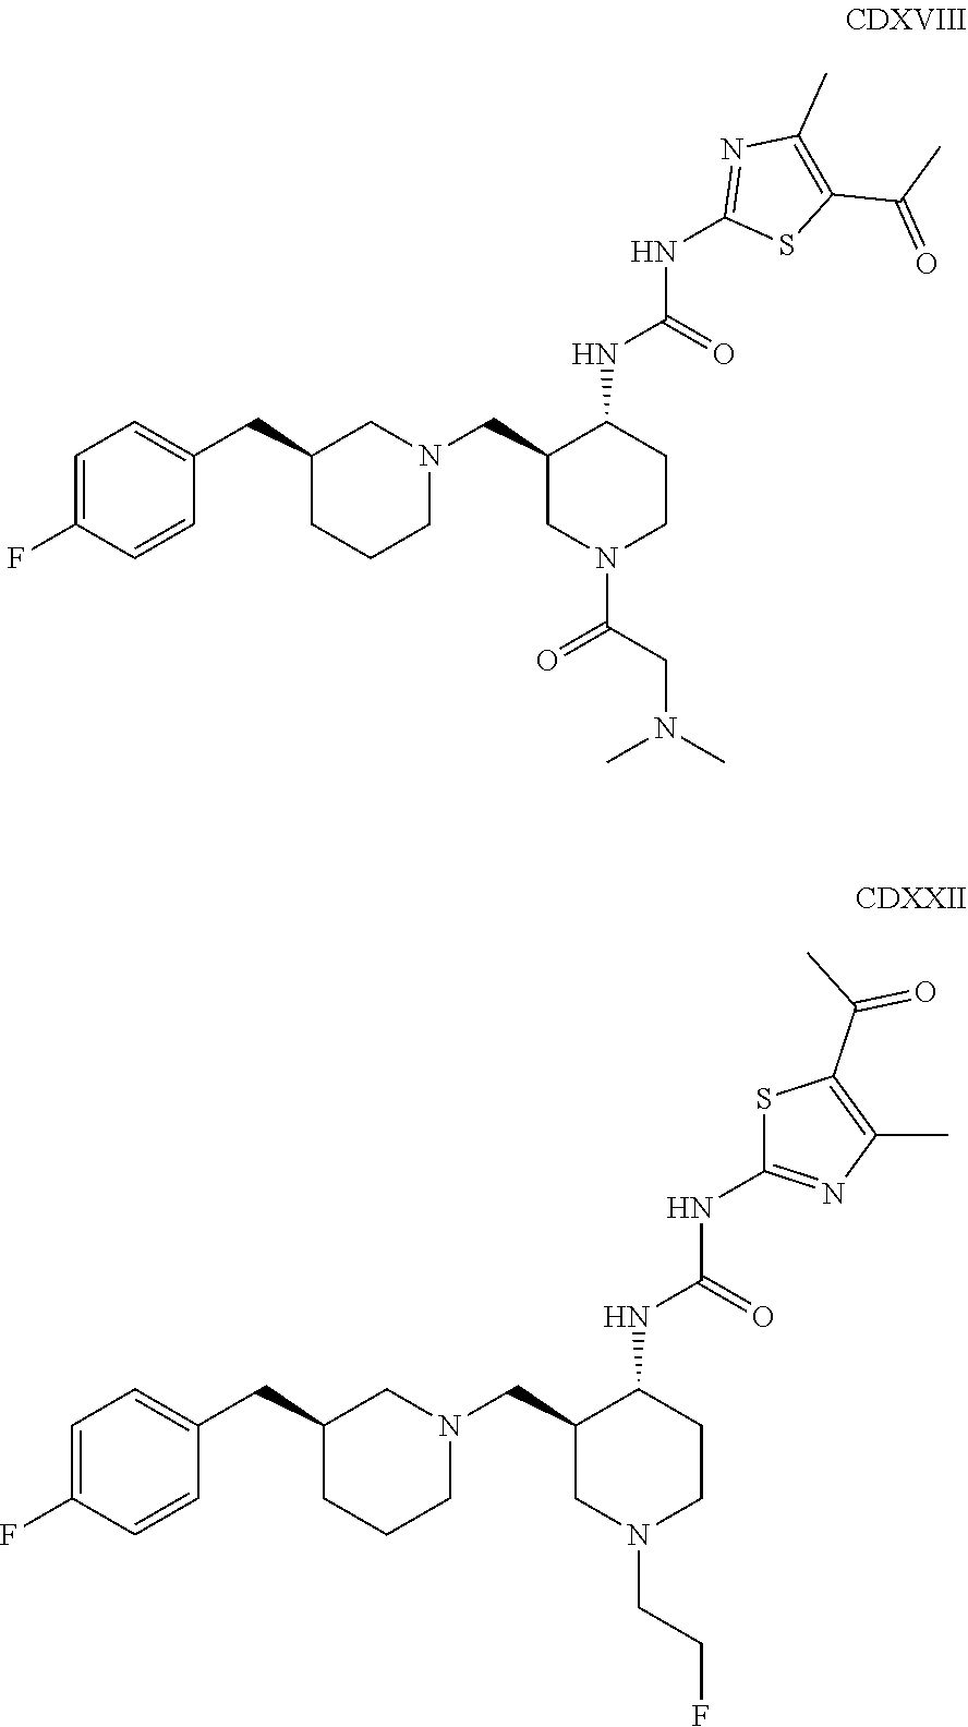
C1=C(F)C=CC(CC2CCCN(CC3CN(C(CN(C)C)=O)CCC3NC(=O)NC3=NC(C)=C(C(=O)C)S3)C2)=C1.C1=C(F)C=CC(CC2CCCN(CC3CN(CCF)CCC3NC(=O)NC3=NC(C)=C(C(C)=O)S3)C2)=C1
